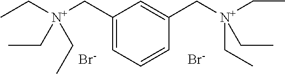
C1(C[N+](CC)(CC)CC)=CC=CC(C[N+](CC)(CC)CC)=C1.[Br-].[Br-]
